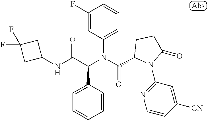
N(C(C(N(C(=O)C1N(C2=NC=CC([CN])=C2)C(=O)CC1)C1=CC=CC(F)=C1)C1=CC=CC=C1)=O)C1CC(F)(F)C1
